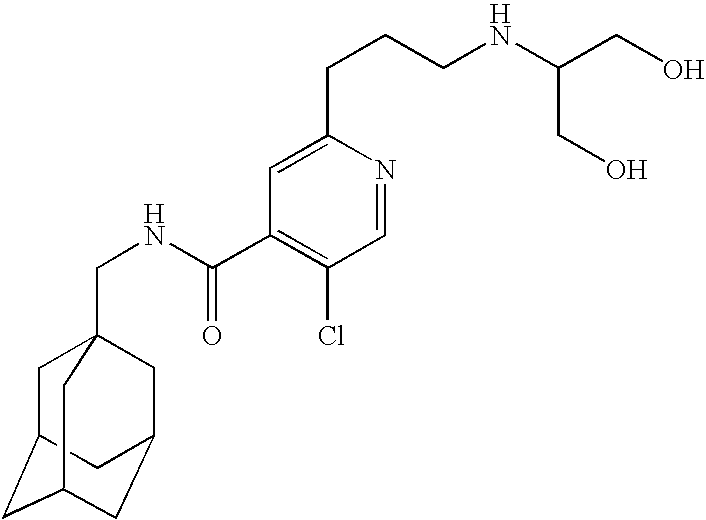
C1C2CC3CC(CC1(CNC(C1=C(Cl)C=NC(CCCNC(CO)CO)=C1)=O)C3)C2
